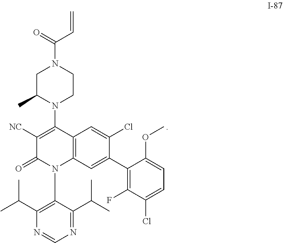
C1(C(C)C)=C(N2C3=C(C(N4CCN(C(=O)C=C)CC4C)=C([NC])C2=O)C=C(Cl)C(C2=C(F)C(Cl)=CC=C2OC)=C3)C(C(C)C)=NC=N1
